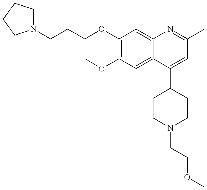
N1(CCCOC2=C(OC)C=C3C(=C2)N=C(C)C=C3C2CCN(CCOC)CC2)CCCC1
